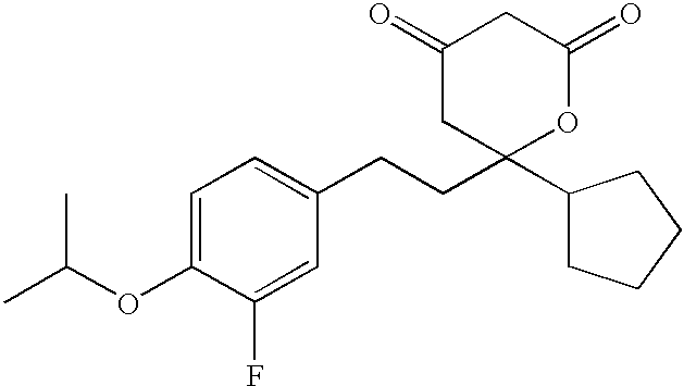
C1(=O)CC(C2CCCC2)(CCC2=CC=C(OC(C)C)C(F)=C2)OC(=O)C1
